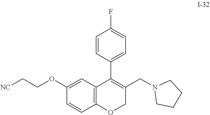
C12=C(C=C(OCC[NC])C=C1)C(C1=CC=C(F)C=C1)=C(CN1CCCC1)CO2
